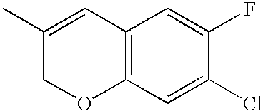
C1(C)=CC2=C(OC1)C=C(Cl)C(F)=C2
